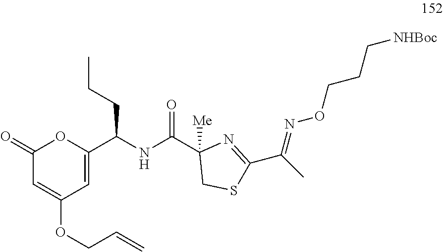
C1(=O)C=C(OCC=C)C=C(C(NC(C2([Me])CSC(C(C)=NOCCC[NHBoc])=N2)=O)CCC)O1
